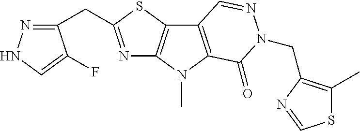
N1=C(CC2=NNC=C2F)SC2=C1N(C)C1=C2C=NN(CC2=C(C)SC=N2)C1=O
